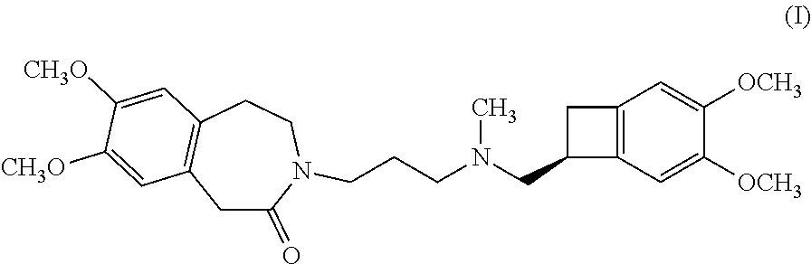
C1C(=O)N(CCCN(CC2C3=C(C=C([OCH3])C([OCH3])=C3)C2)C)CCC2=C1C=C([CH3O])C([CH3O])=C2
